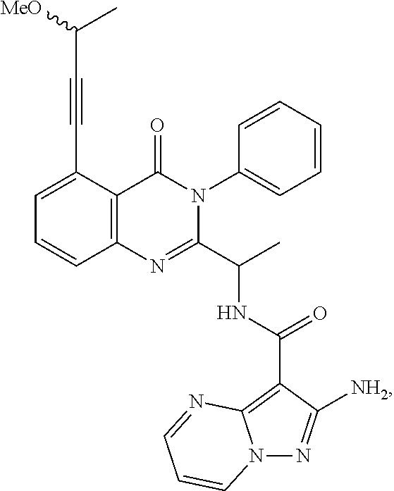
C12=C(C(C#CC(C)[MeO])=CC=C1)C(=O)N(C1=CC=CC=C1)C(C(C)NC(C1=C3N(N=C1[NH2])C=CC=N3)=O)=N2
